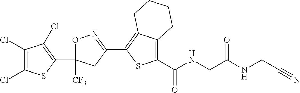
O1C(C2=C(Cl)C(Cl)=C(Cl)S2)([CF3])CC(C2=C3C(=C(C(NCC(=O)NCC#N)=O)S2)CCCC3)=N1
